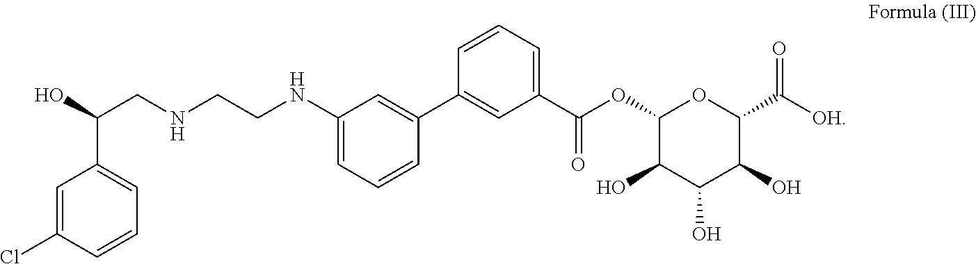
OC(CNCCNC1=CC=CC(C2=CC(C(OC3C(O)C(O)C(O)C(C([OH])=O)O3)=O)=CC=C2)=C1)C1=CC=CC(Cl)=C1
